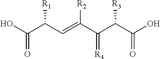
C(C(C=C(C(C(C(O)=O)[R3])=[R4])[R2])[R1])(O)=O
